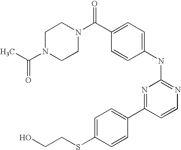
N1(C(C)=O)CCN(C(C2=CC=C(NC3=NC=CC(C4=CC=C(SCCO)C=C4)=N3)C=C2)=O)CC1
